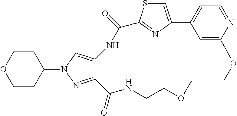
C1=C2N=C(S1)C(=O)NC1=CN(C3CCOCC3)N=C1C(=O)NCCOCCOC1=CC2=CC=N1
